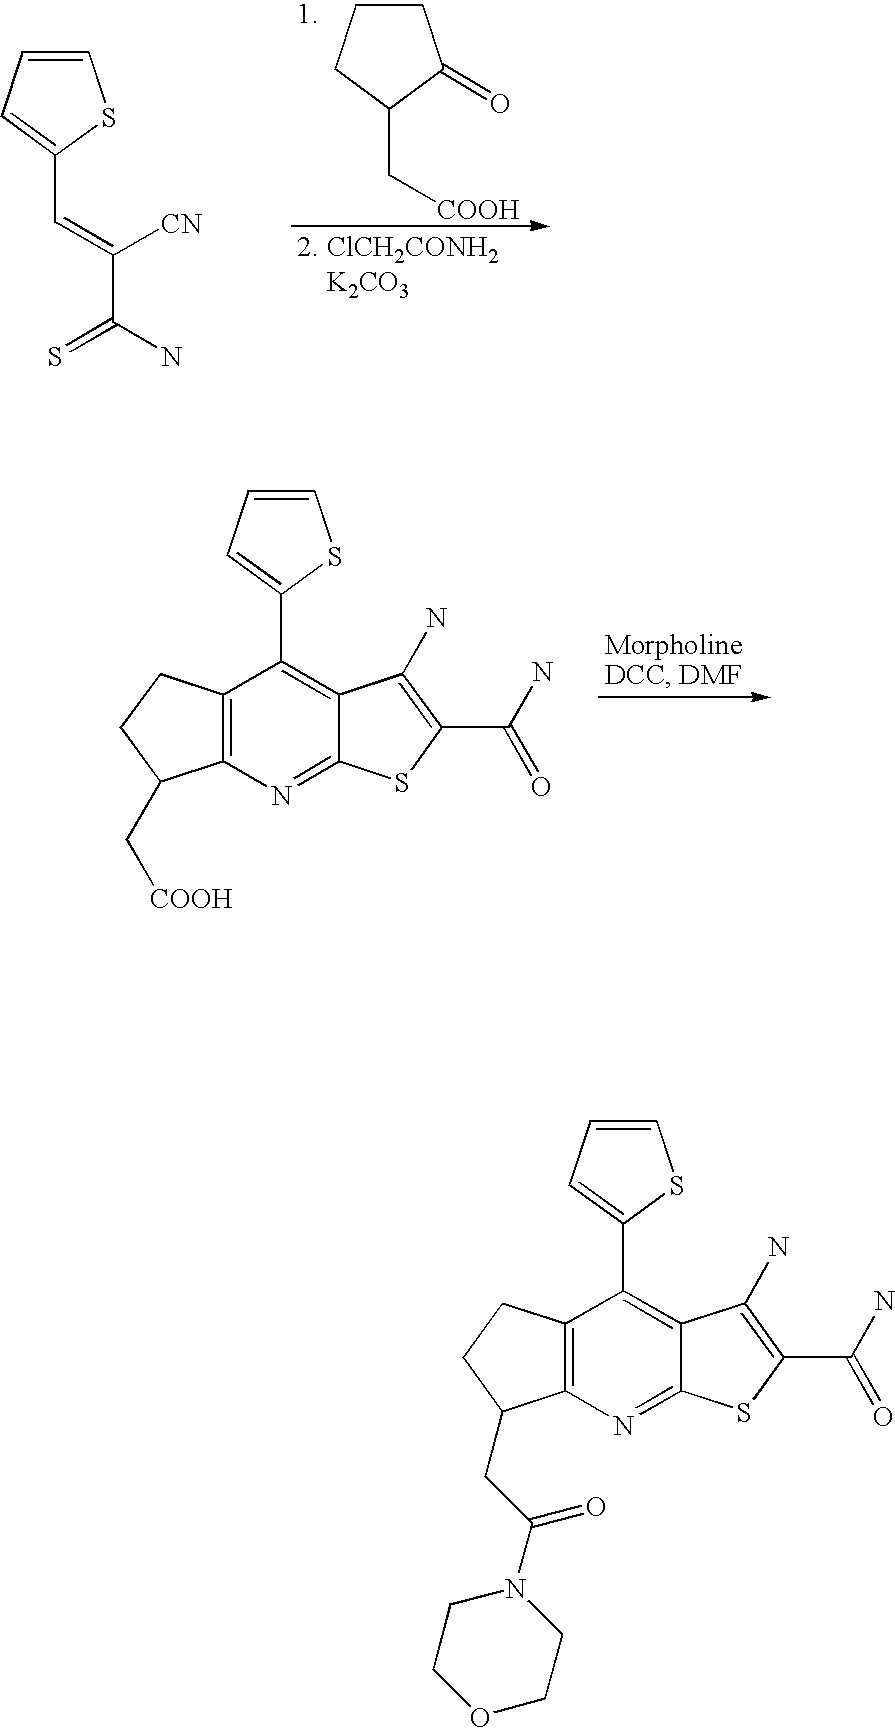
C1=CC=C(C=C(C(N)=S)[CN])S1.C1CCC(C[COOH])C1=O.C1=CC=C(C2=C3C(=NC4=C2CCC4C[COOH])SC(C(=O)N)=C3N)S1.C1=CC=C(C2=C3C(=NC4=C2CCC4CC(N2CCOCC2)=O)SC(C(=O)N)=C3N)S1
